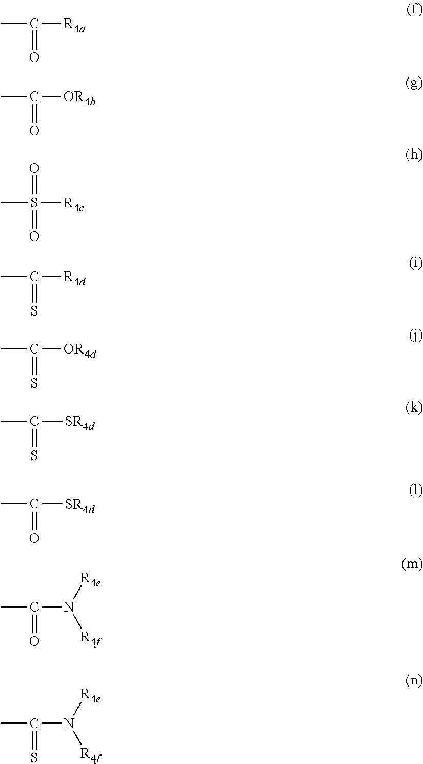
CC(=O)[R4a].CC(=O)[OR4b].CS(=O)([R4c])=O.CC(=S)[R4d].CC(=S)[OR4d].CC(=S)[SR4d].CC(=O)[SR4d].CC(=O)N([R4e])[R4f].CC(=S)N([R4e])[R4f]
